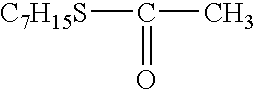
[C7H15S]C(C)=O
